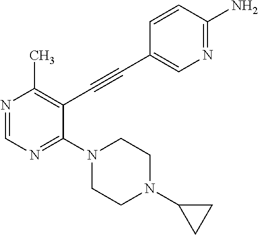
N1=CN=C(N2CCN(C3CC3)CC2)C(C#CC2=CN=C(N)C=C2)=C1C
